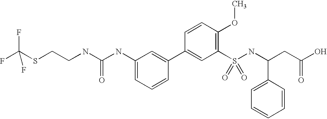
C(NC(NC1=CC=CC(C2=CC(S(NC(CC(O)=O)C3=CC=CC=C3)(=O)=O)=C(OC)C=C2)=C1)=O)CSC(F)(F)F
